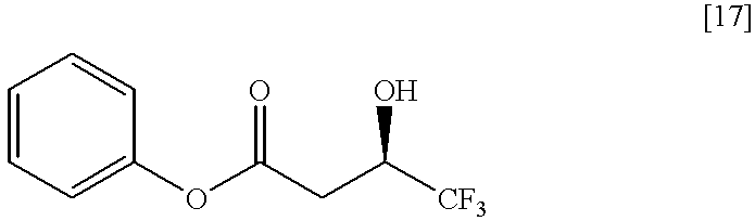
C1=CC=C(OC(CC([CF3])O)=O)C=C1
